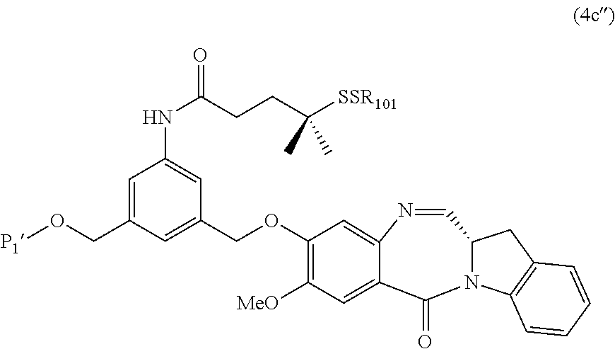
N1=CC2N(C(=O)C3=CC([MeO])=C(OCC4=CC(CO[P1])=CC(NC(CCC([SSR101])(C)C)=O)=C4)C=C13)C1=C(C2)C=CC=C1
